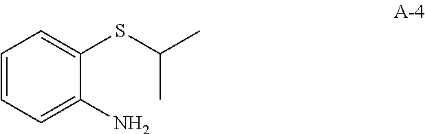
C1=CC=C(N)C(SC(C)C)=C1
